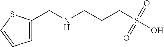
C1=C(CNCCCS(O)(=O)=O)SC=C1
